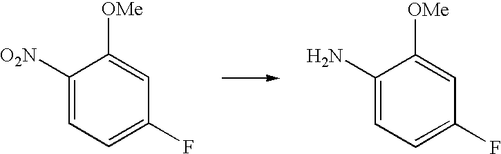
C1([O2N])=CC=C(F)C=C1[OMe].C1(N)=CC=C(F)C=C1[OMe]
